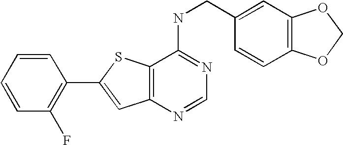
C1=CC=CC(F)=C1C1=CC2=C(S1)C(NCC1=CC3=C(C=C1)OCO3)=NC=N2
